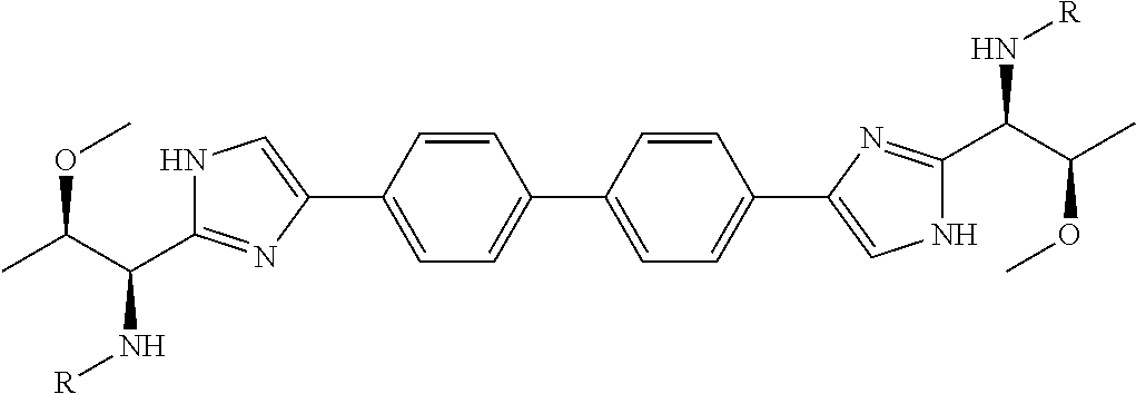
N1C(C(C(C)OC)N[R])=NC(C2=CC=C(C3=CC=C(C4=CNC(C(C(C)OC)N[R])=N4)C=C3)C=C2)=C1
